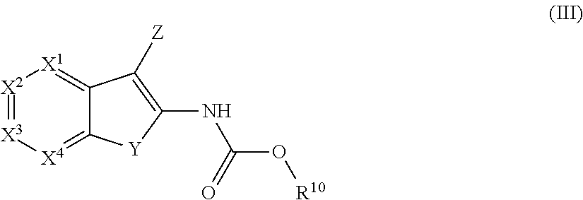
[X2]1=[X3][X4]=C2C(=[X1]1)C([Z])=C(NC(=O)O[R10])[Y]2
